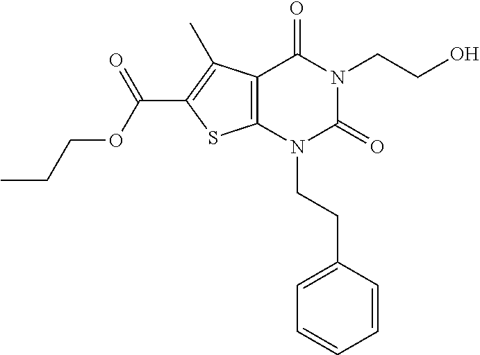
C12=C(N(CCC3=CC=CC=C3)C(=O)N(CCO)C1=O)SC(C(OCCC)=O)=C2C
